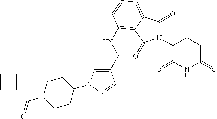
N1(C2C(=O)NC(=O)CC2)C(=O)C2=CC=CC(NCC3=CN(C4CCN(C(C5CCC5)=O)CC4)N=C3)=C2C1=O
